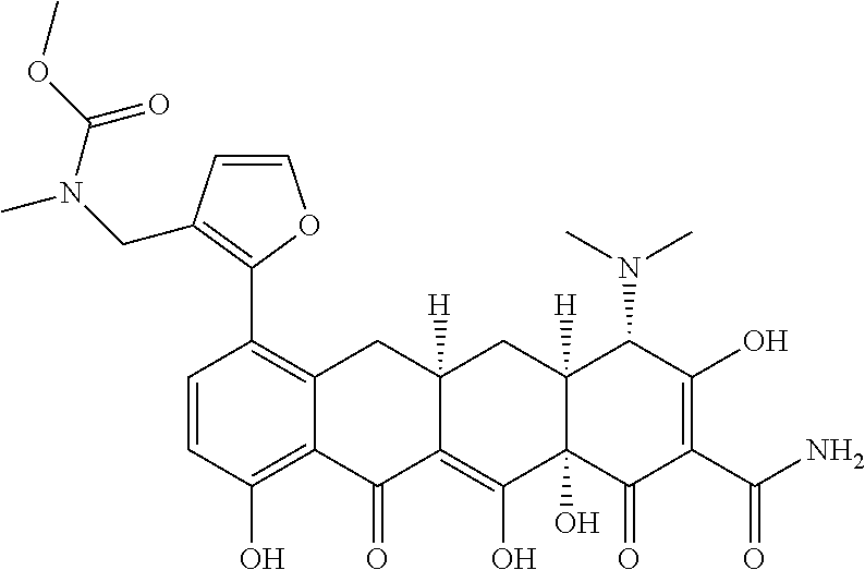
C1=CC(O)=C2C(=C1C1=C(CN(C)C(OC)=O)C=CO1)CC1([H])C(=C(O)C3(O)C([H])(C1)C(N(C)C)C(O)=C(C(N)=O)C3=O)C2=O
